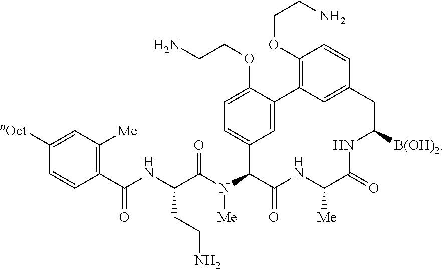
N(C(C(NC(C1=C([Me])C=C([nOct])C=C1)=O)CCN)=O)(C1C2=CC=C(OCCN)C(=C2)C2=C(OCCN)C=CC(=C2)CC([B(OH)2])NC(=O)C([Me])NC1=O)[Me]
